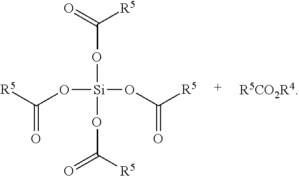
O([Si](OC([R5])=O)(OC([R5])=O)OC(=O)[R5])C([R5])=O
